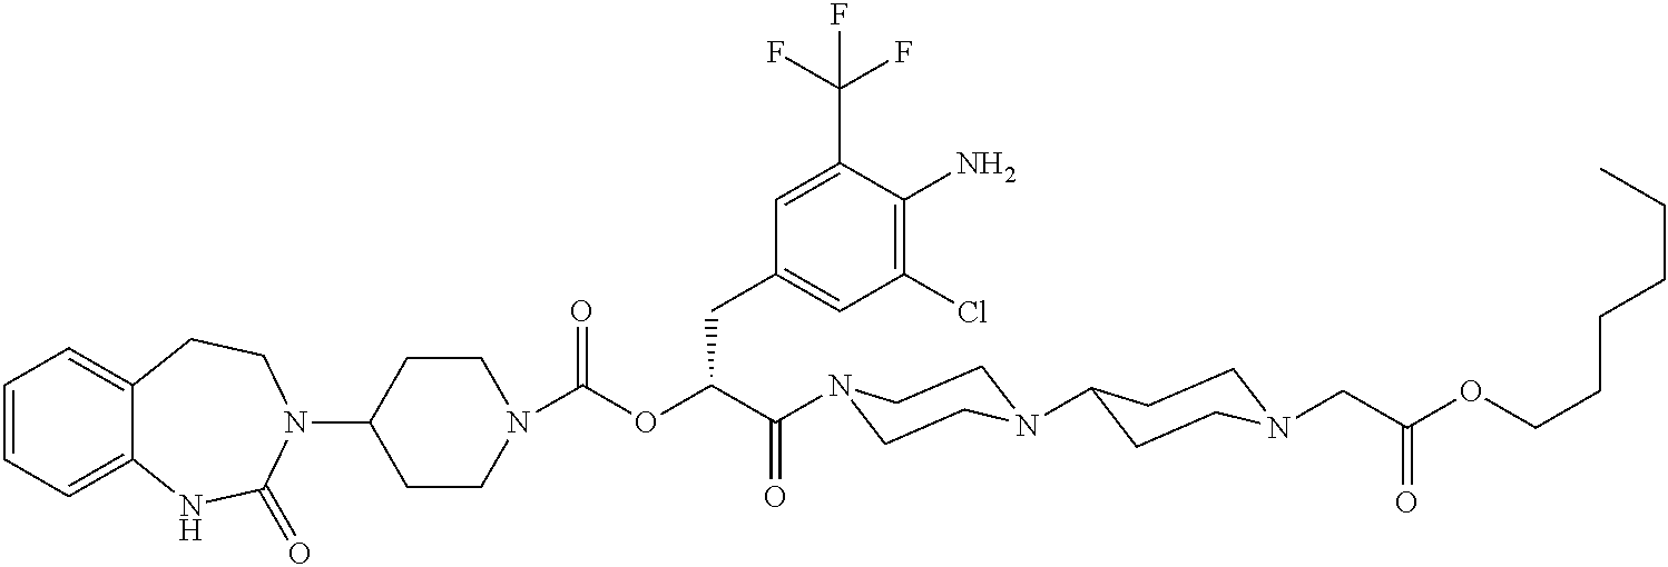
C1(N2CCC3=CC=CC=C3NC2=O)CCN(C(OC(C(=O)N2CCN(C3CCN(CC(OCCCCCC)=O)CC3)CC2)CC2=CC(Cl)=C(N)C(C(F)(F)F)=C2)=O)CC1
